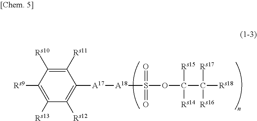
C1([Rs13])=C([Rs9])C([Rs10])=C([Rs11])C([A17][A18]S(OC(C([Rs18])([Rs16])[Rs17])([Rs14])[Rs15])(=O)=O)=C1[Rs12]
